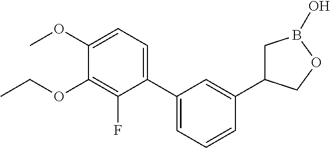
C1(C2=CC=CC(C3CB(O)OC3)=C2)=CC=C(OC)C(OCC)=C1F
